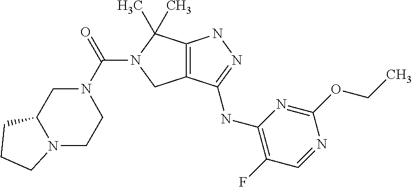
C12=C(C(NC3=C(F)C=NC(OCC)=N3)=NN1)CN(C(N1CC3N(CC1)CCC3)=O)C2(C)C
